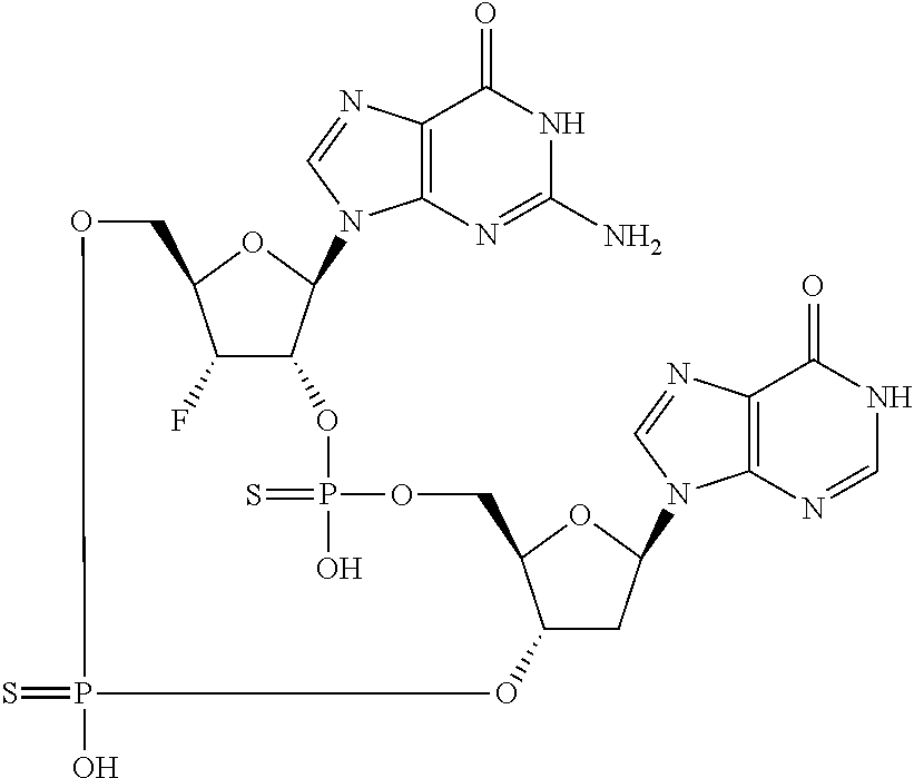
C12=C(N=CN1C1C3C(F)C(O1)COP(O)(=S)OC1CC(N4C5=C(C(=O)NC=N5)N=C4)OC1COP(=S)(O)O3)C(=O)NC(N)=N2
